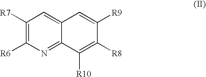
C1([R7])=C([R6])N=C2C(=C1)C=C([R9])C([R8])=C2[R10]
